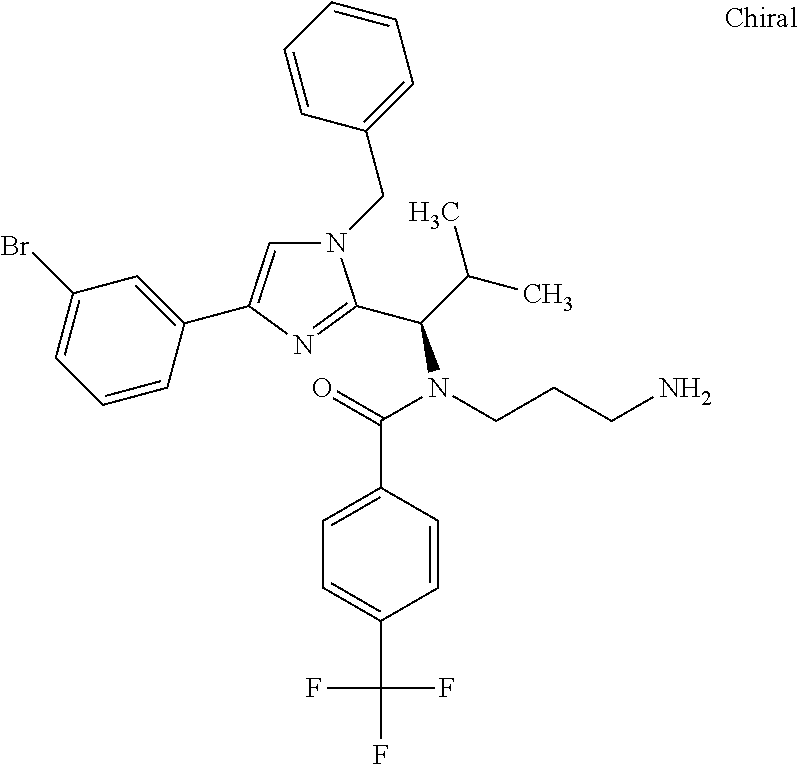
N1(CC2=CC=CC=C2)C=C(C2=CC(Br)=CC=C2)N=C1C(C(C)C)N(CCCN)C(=O)C1=CC=C(C(F)(F)F)C=C1
